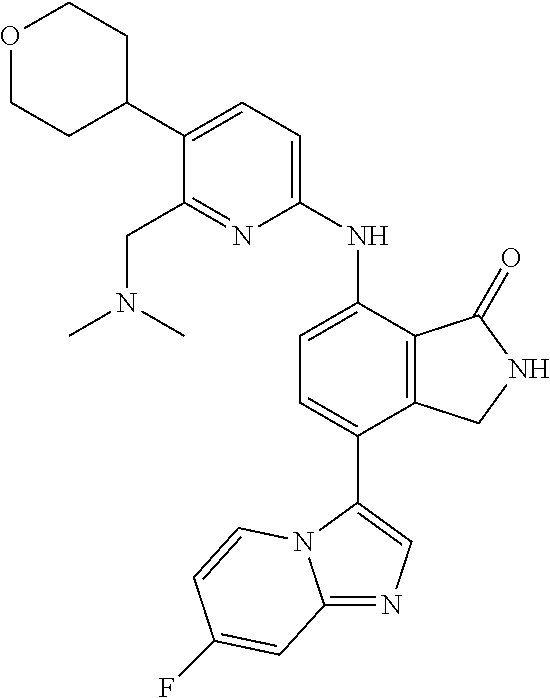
C12=NC=C(C3=CC=C(NC4=CC=C(C5CCOCC5)C(CN(C)C)=N4)C4=C3CNC4=O)N1C=CC(F)=C2
